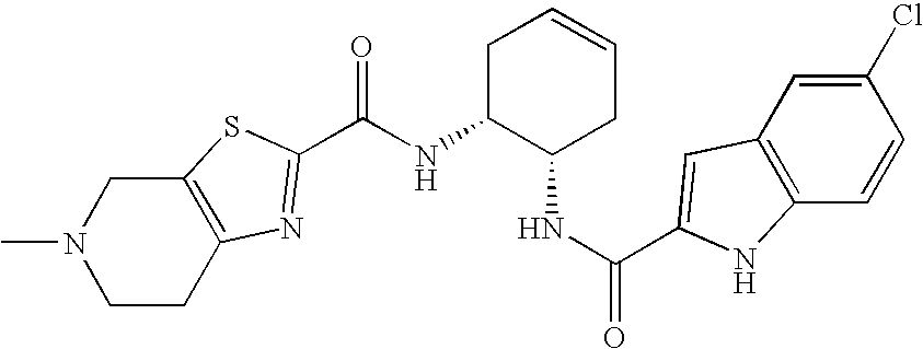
N(C1C(NC(=O)C2=CC3=C(C=CC(Cl)=C3)N2)CC=CC1)C(=O)C1=NC2=C(CN(C)CC2)S1
